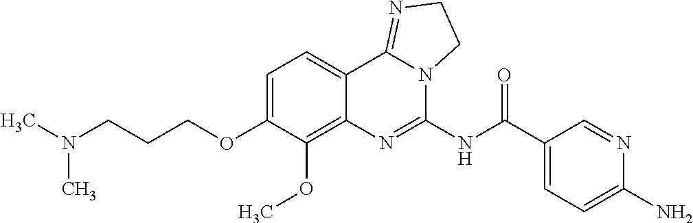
C(COC1=CC=C2C(=C1OC)N=C(NC(C1=CC=C(N)N=C1)=O)N1C2=NCC1)CN(C)C
